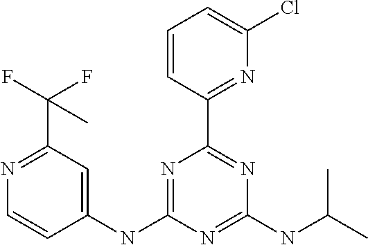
C1(NC2=NC(C3=NC(Cl)=CC=C3)=NC(NC(C)C)=N2)=CC(C(F)(F)C)=NC=C1
